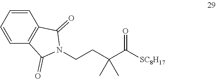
N1(CCC(C([SC8H17])=O)(C)C)C(=O)C2=C(C1=O)C=CC=C2
